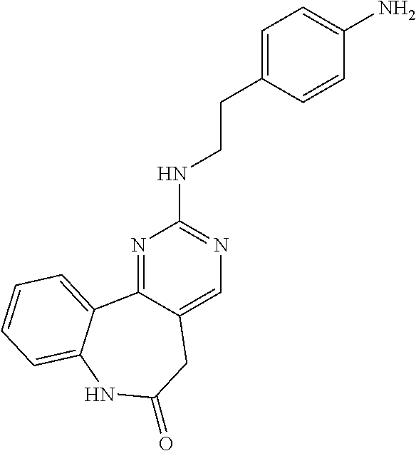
N1=C2C(=CN=C1NCCC1=CC=C(N)C=C1)CC(=O)NC1=CC=CC=C21
